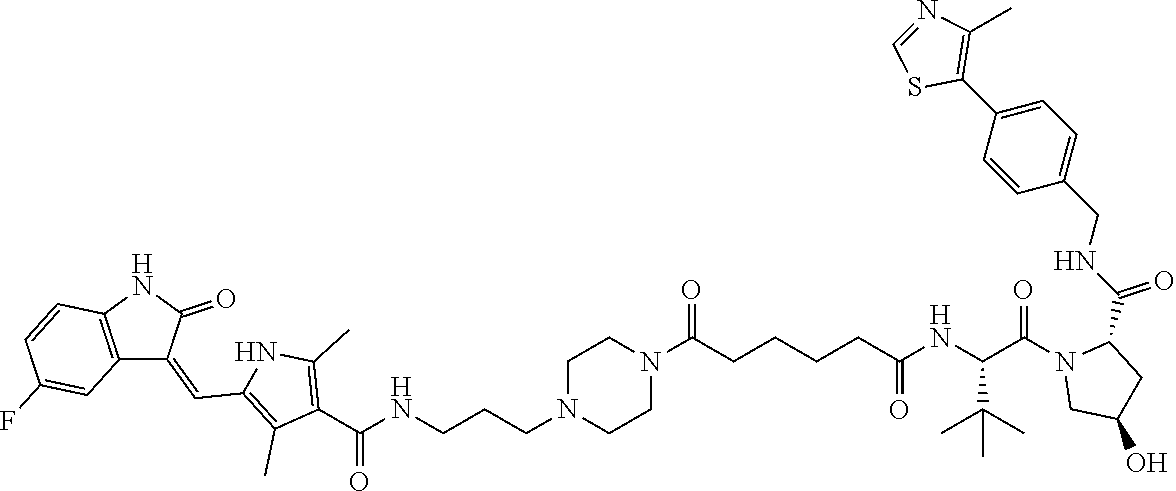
C1=NC(C)=C(C2=CC=C(CNC(=O)C3N(C(C(NC(=O)CCCCC(N4CCN(CCCNC(C5=C(C)NC(C=C6C7=C(C=CC(F)=C7)NC6=O)=C5C)=O)CC4)=O)C(C)(C)C)=O)CC(O)C3)C=C2)S1
